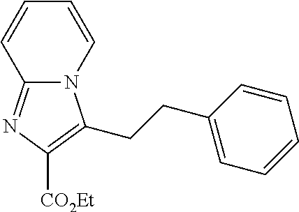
C12=NC([CO2Et])=C(CCC3=CC=CC=C3)N1C=CC=C2
